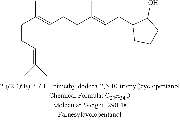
C(C(=CCCC(=CCC1CCCC1O)C)C)CC=C(C)C
